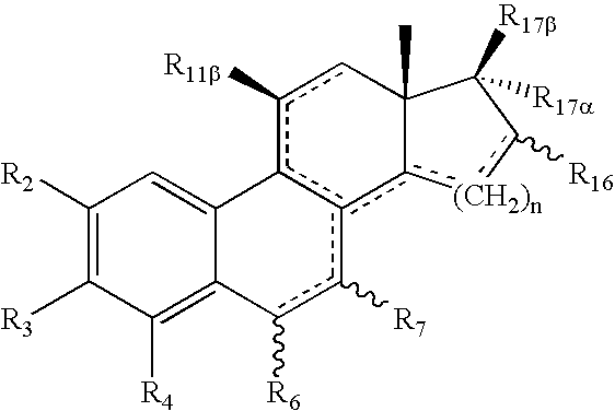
C1([R2])=C([R3])C([R4])=C2C(=C1)c1c(c([R7])c2[R6])c2[(CH2)n]c([R16])C([R17b])([R17a])C2(C)cc1[R11b]
